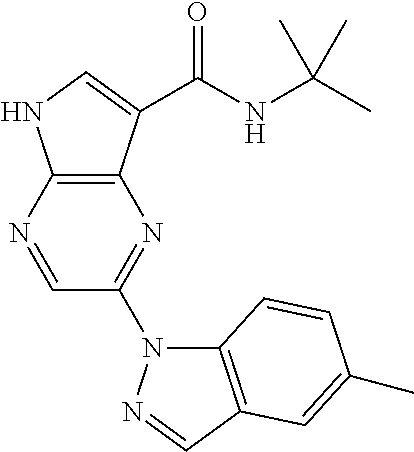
C12=C(C(C(NC(C)(C)C)=O)=CN1)N=C(N1C3=C(C=N1)C=C(C)C=C3)C=N2
